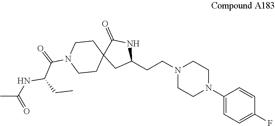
C1(N2CCN(CCC3NC(=O)C4(C3)CCN(C(=O)C(NC(C)=O)CC)CC4)CC2)=CC=C(F)C=C1
